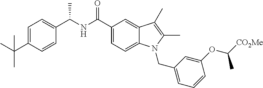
C1=C(C(C)(C)C)C=CC(C(NC(C2=CC=C3C(=C2)C(C)=C(C)N3CC2=CC=CC(OC([CO2Me])C)=C2)=O)C)=C1
